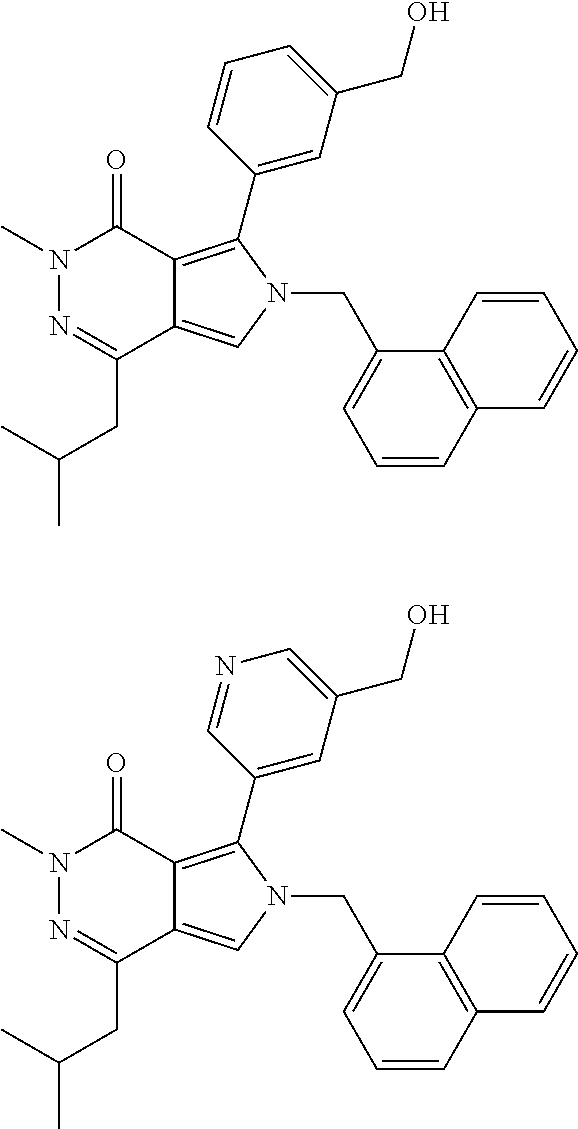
N1(C)N=C(CC(C)C)C2=CN(CC3=CC=CC4=C3C=CC=C4)C(C3=CC(CO)=CC=C3)=C2C1=O.N1(C)N=C(CC(C)C)C2=CN(CC3=CC=CC4=C3C=CC=C4)C(C3=CC(CO)=CN=C3)=C2C1=O
